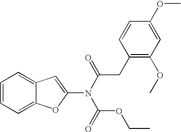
C1=CC=C2C(=C1)C=C(N(C(OCC)=O)C(=O)CC1=C(OC)C=C(OC)C=C1)O2
